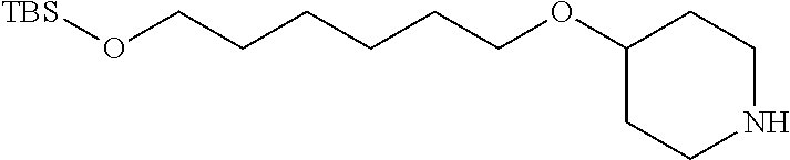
C1(OCCCCCCO[TBS])CCNCC1
